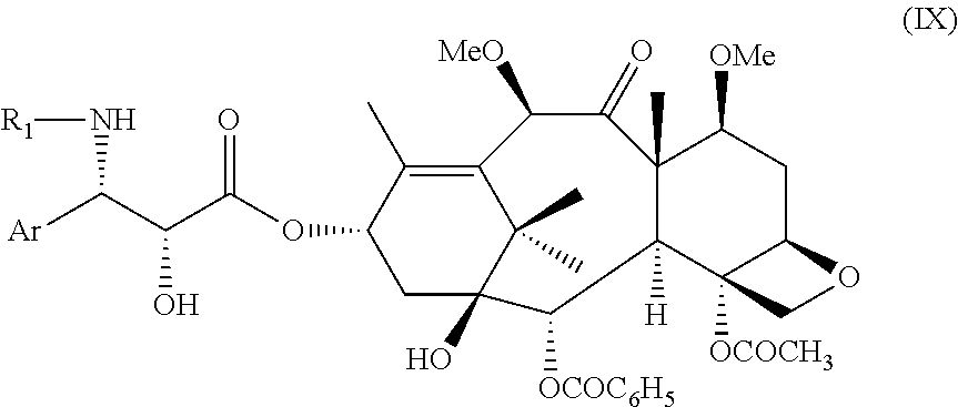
C12=C(C)C(OC(=O)C(C([Ar])N[R1])O)CC(O)(C1(C)C)C([OCOC6H5])C1([H])C(C)(C(=O)C2[MeO])C([OMe])CC2C1([OCOCH3])CO2
